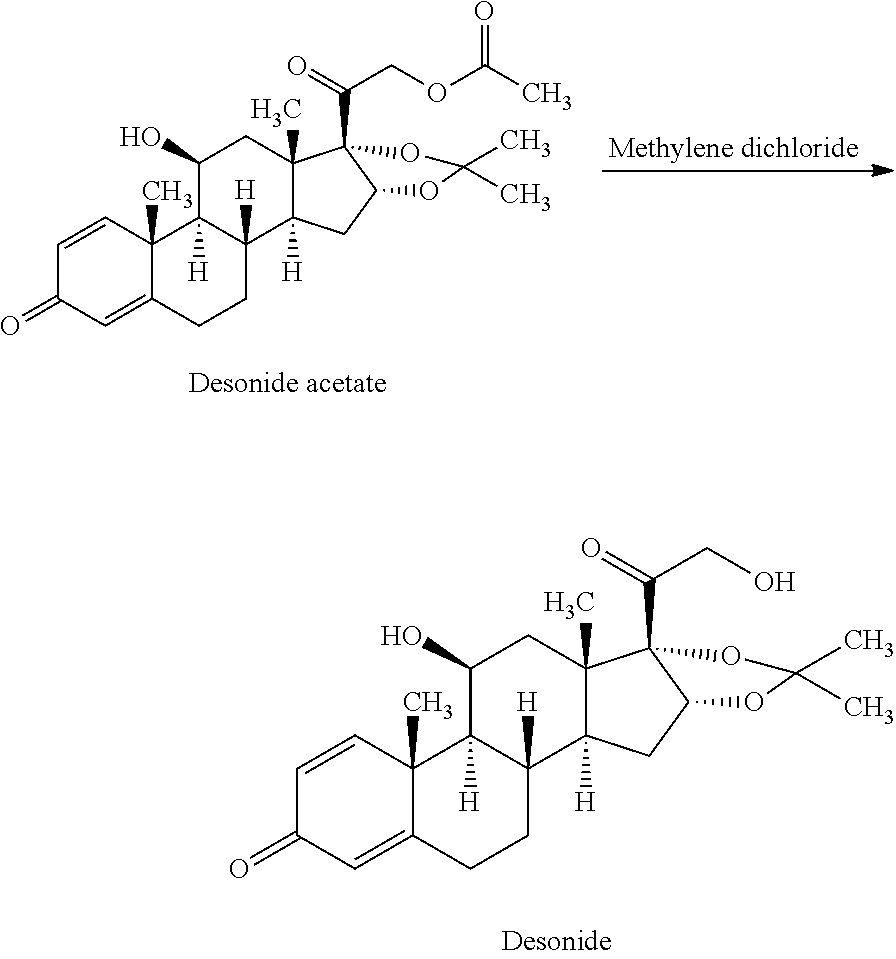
C1=CC2(C)C(=CC1=O)CCC1([H])C2([H])C(O)CC2(C)C1([H])CC1C2(C(CO)=O)OC(C)(C)O1.C1=CC2(C)C(=CC1=O)CCC1([H])C2([H])C(O)CC2(C)C1([H])CC1C2(C(COC(C)=O)=O)OC(C)(C)O1
